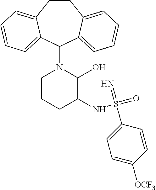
C1CC2=CC=CC=C2C(N2CCCC(NS(=N)(C3=CC=C([OCF3])C=C3)=O)C2O)C2=CC=CC=C12
